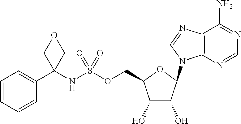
C1(O)C(O)C(N2C3=C(C(N)=NC=N3)N=C2)OC1COS(NC1(C2=CC=CC=C2)COC1)(=O)=O
